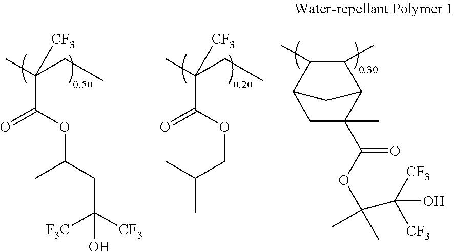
C(C)(CC)([CF3])C(OC(CC([F3C])([CF3])O)C)=O.C(C)(CC)([CF3])C(OCC(C)C)=O.C1C(C)(C(=O)OC(C)(C(O)([CF3])[CF3])C)C2C(C)C(C)C1C2
